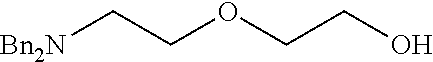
[Bn2N]CCOCCO
